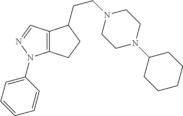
C12=C(C=NN1C1=CC=CC=C1)C(CCN1CCN(C3CCCCC3)CC1)CC2
